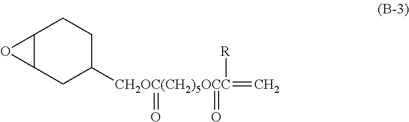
C12C(CC([CH2OC(CH2)5OCC](=C)([R])(=O)=O)CC1)O2
